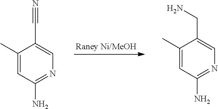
C1(C)=CC(N)=NC=C1C#N.C1(C)=CC(N)=NC=C1CN
